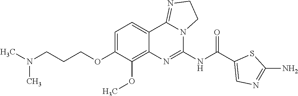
C(COC1=CC=C2C(=C1OC)N=C(NC(C1=CN=C(N)S1)=O)N1C2=NCC1)CN(C)C
